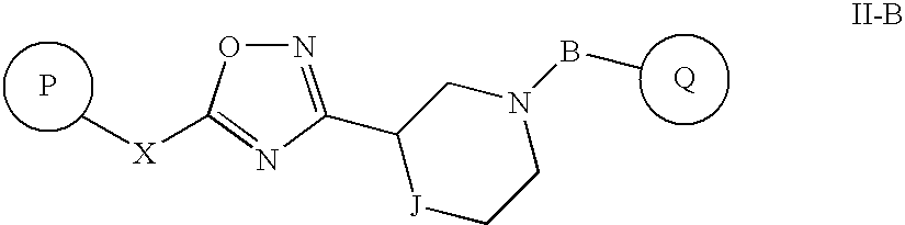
P.C[X]C1=NC(C2[J]CCN(BC)C2)=NO1.[Q]
